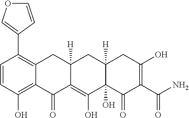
C1=CC(O)=C2C(=C1C1=COC=C1)CC1([H])C(=C(O)C3(O)C([H])(C1)CC(O)=C(C(N)=O)C3=O)C2=O
